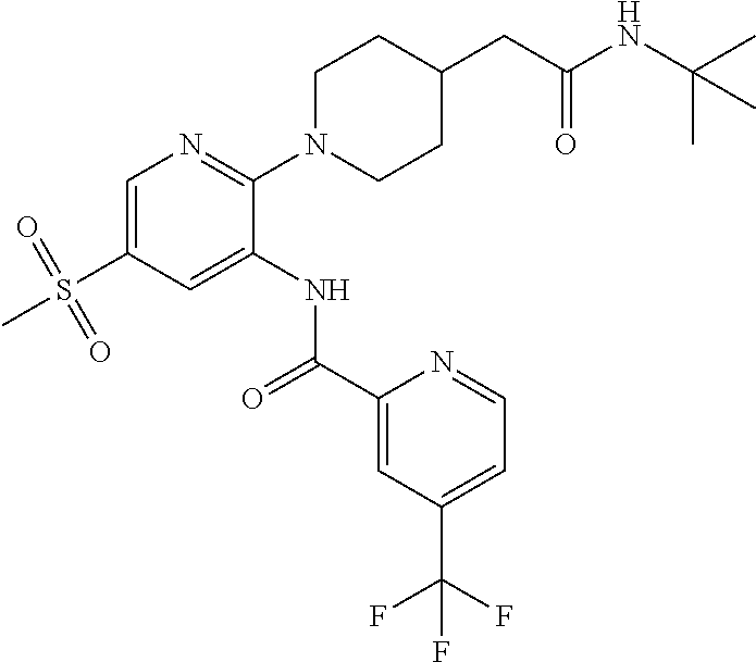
C1=C(S(=O)(=O)C)C=C(NC(C2=CC(C(F)(F)F)=CC=N2)=O)C(N2CCC(CC(NC(C)(C)C)=O)CC2)=N1
